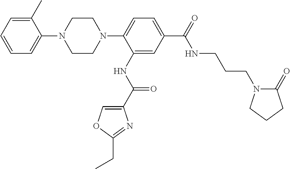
C1CN(C2=CC=C(C(=O)NCCCN3C(=O)CCC3)C=C2NC(C2=COC(CC)=N2)=O)CCN1C1=CC=CC=C1C
